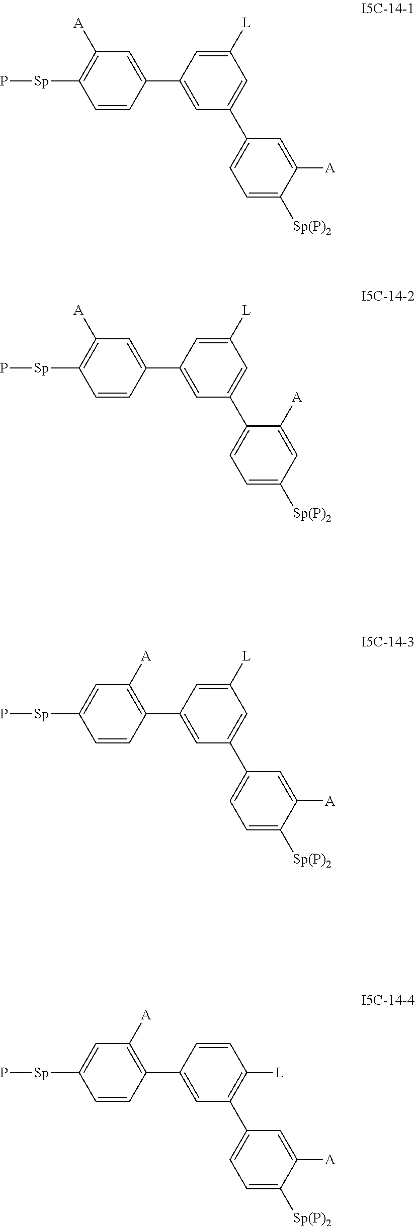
C1(C2=CC(C3=CC=C([Sp(P)2])C([A])=C3)=CC([L])=C2)=CC([A])=C([Sp]P)C=C1.C1(C2=CC(C3=CC=C([Sp(P)2])C=C3[A])=CC([L])=C2)=CC([A])=C([Sp]P)C=C1.C1(C2=CC(C3=CC=C([Sp(P)2])C([A])=C3)=CC([L])=C2)=C([A])C=C([Sp]P)C=C1.C1(C2=CC(C3=CC=C([Sp(P)2])C([A])=C3)=C([L])C=C2)=C([A])C=C([Sp]P)C=C1
